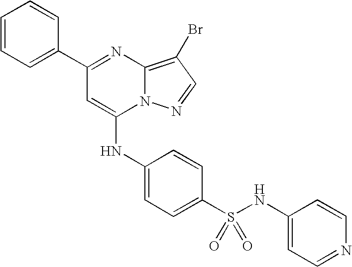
C1=C(C2=NC3=C(Br)C=NN3C(NC3=CC=C(S(=O)(=O)NC4=CC=NC=C4)C=C3)=C2)C=CC=C1
